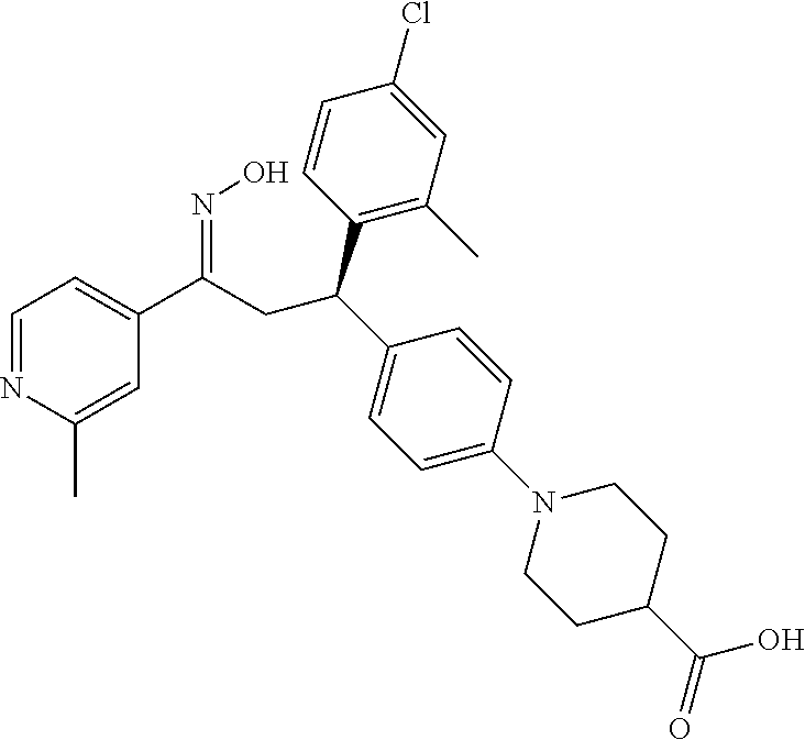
C1=NC(C)=CC(C(=NO)CC(C2=CC=C(N3CCC(C(=O)O)CC3)C=C2)C2=C(C)C=C(Cl)C=C2)=C1
